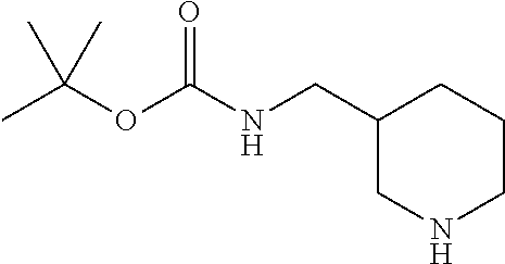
O(C(C)(C)C)C(=O)NCC1CNCCC1
